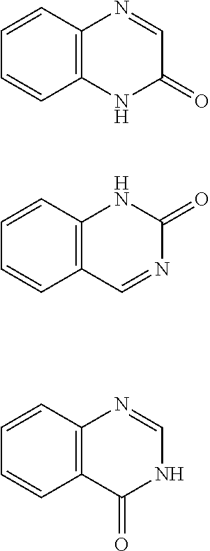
C1=CC2=C(C=C1)NC(=O)C=N2.C1=CC2=C(C=C1)C=NC(=O)N2.C1=CC2=C(C=C1)C(=O)NC=N2
